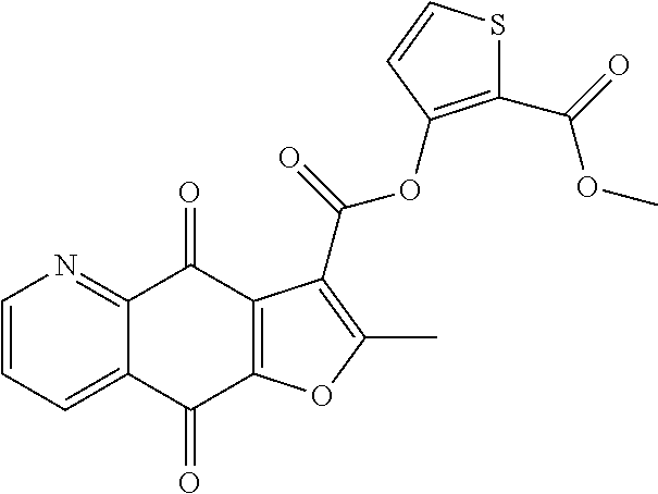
C1=CC=C2C(=N1)C(=O)C1=C(C2=O)OC(C)=C1C(=O)OC1=C(C(=O)OC)SC=C1
